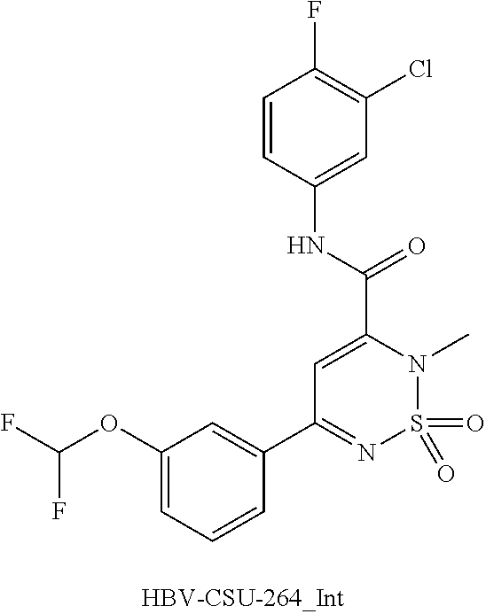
C1(OC(F)F)=CC=CC(C2=NS(=O)(=O)N(C)C(C(NC3=CC(Cl)=C(F)C=C3)=O)=C2)=C1
